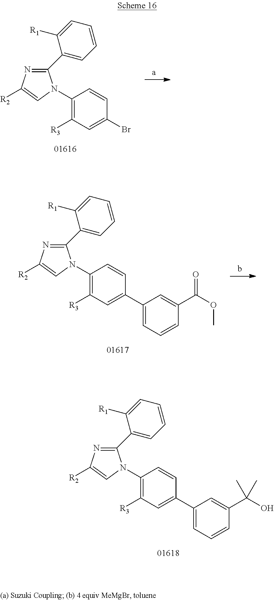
C1(C2=CC=CC=C2[R1])=NC([R2])=CN1C1=C([R3])C=C(C2=CC=CC(C(O)(C)C)=C2)C=C1.C1(C2=CC=CC=C2[R1])=NC([R2])=CN1C1=C([R3])C=C(Br)C=C1.C1(C2=CC=CC=C2[R1])=NC([R2])=CN1C1=C([R3])C=C(C2=CC=CC(C(OC)=O)=C2)C=C1
